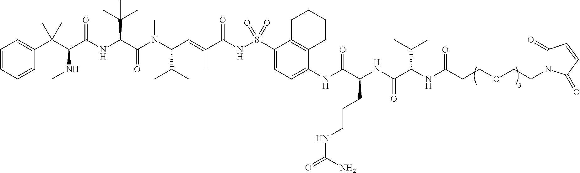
O=C(CCOCCN1C(=O)C=CC1=O)NC(C(NC(C(NC1=CC=C(S(NC(C(=CC(N(C(C(C(C)(C)C)NC(C(C(C2=CC=CC=C2)(C)C)NC)=O)=O)C)C(C)C)C)=O)(=O)=O)C2=C1CCCC2)=O)CCCNC(N)=O)=O)C(C)C
